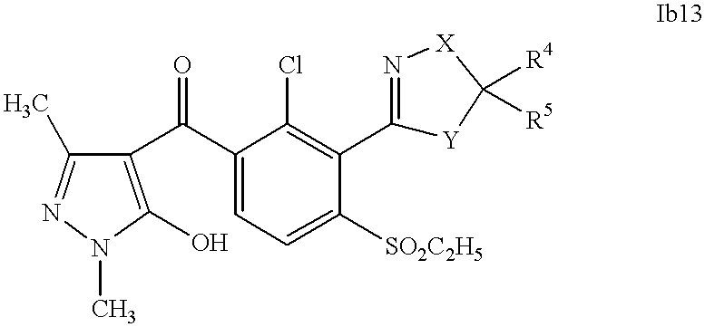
C1(C(C2=C(O)N(C)N=C2C)=O)=CC=C([SO2C2H5])C(C2=N[X]C([R4])([R5])[Y]2)=C1Cl
